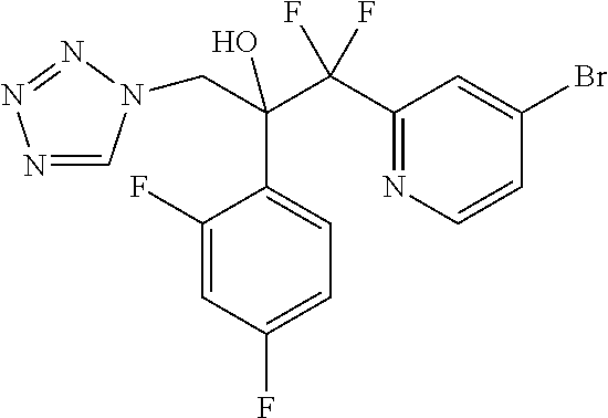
N1=CN(CC(O)(C(C2=NC=CC(Br)=C2)(F)F)C2=CC=C(F)C=C2F)N=N1
